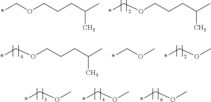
*COCCCC(C)C.*COCCCC(C)C.*COC.*COCCCC(C)C.*COC.*COC.*COC.*COC
